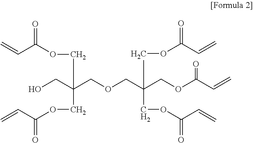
O=C(OCC(CO)(COCC(COC(=O)C=C)(COC(C=C)=O)COC(C=C)=O)COC(C=C)=O)C=C
